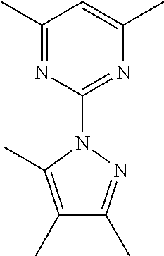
N1=C(N2N=C(C)C(C)=C2C)N=C(C)C=C1C
